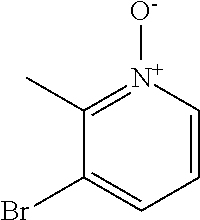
C1(Br)=CC=C[N+]([O-])=C1C
